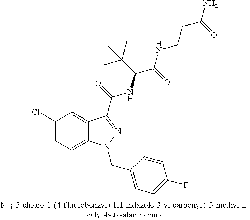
C1(Cl)=CC=C2C(=C1)C(C(=O)NC(C(C)(C)C)C(=O)NCCC(N)=O)=NN2CC1=CC=C(F)C=C1
